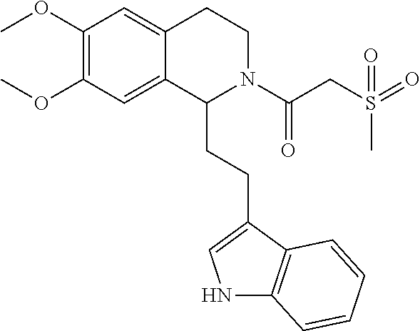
N1C2=C(C(CCC3N(C(CS(=O)(=O)C)=O)CCC4=CC(OC)=C(OC)C=C34)=C1)C=CC=C2
